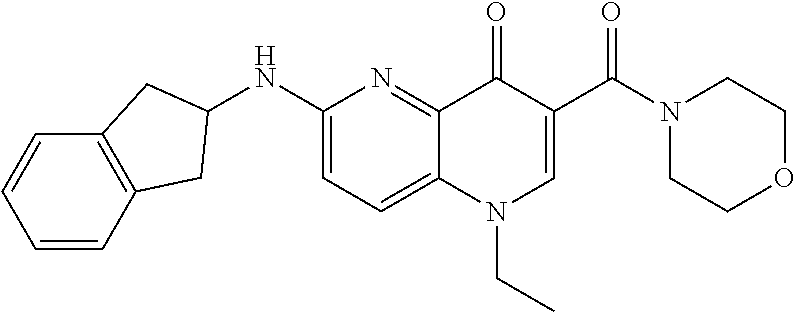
C1(NC2CC3=C(C=CC=C3)C2)=CC=C2C(=N1)C(=O)C(C(N1CCOCC1)=O)=CN2CC
